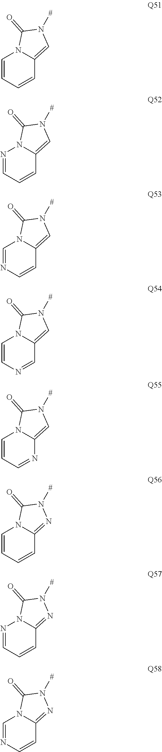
C1=CC=CN2C1=CN([#])C2=O.C1=CC=NN2C1=CN([#])C2=O.C1=CN=CN2C1=CN([#])C2=O.C1=NC=CN2C1=CN([#])C2=O.N1=CC=CN2C1=CN([#])C2=O.C1=CC=CN2C1=NN([#])C2=O.C1=CC=NN2C1=NN([#])C2=O.C1=CN=CN2C1=NN([#])C2=O
